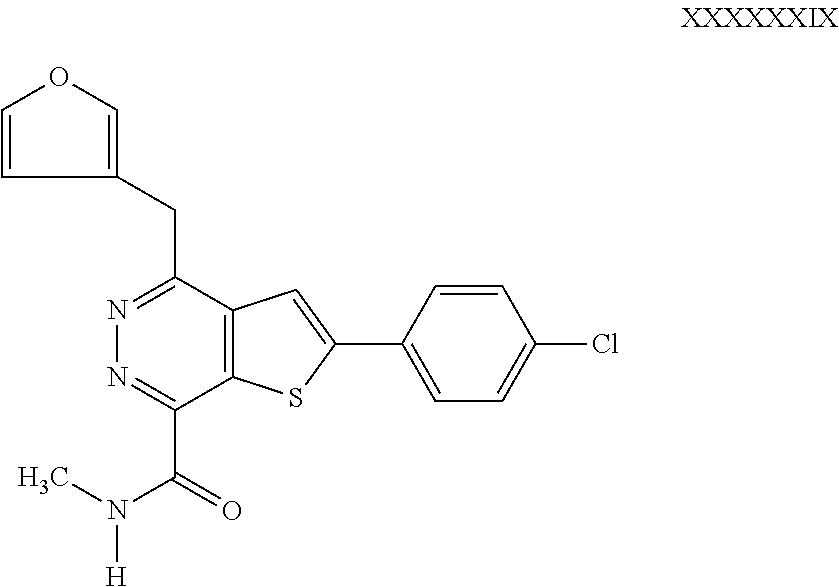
C12=C(C(CC3=COC=C3)=NN=C1C(=O)N(C)[H])C=C(C1=CC=C(Cl)C=C1)S2
